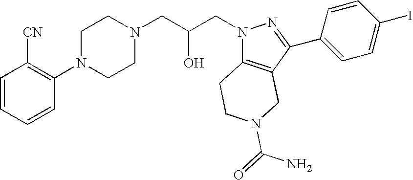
C1=CC=CC(N2CCN(CC(CN3C4=C(C(C5=CC=C(I)C=C5)=N3)CN(C(N)=O)CC4)O)CC2)=C1[CN]
